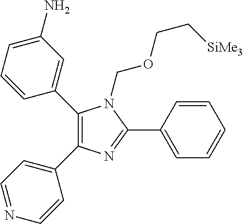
C1(C2=CC(N)=CC=C2)=C(C2=CC=NC=C2)N=C(C2=CC=CC=C2)N1COCC[SiMe3]
